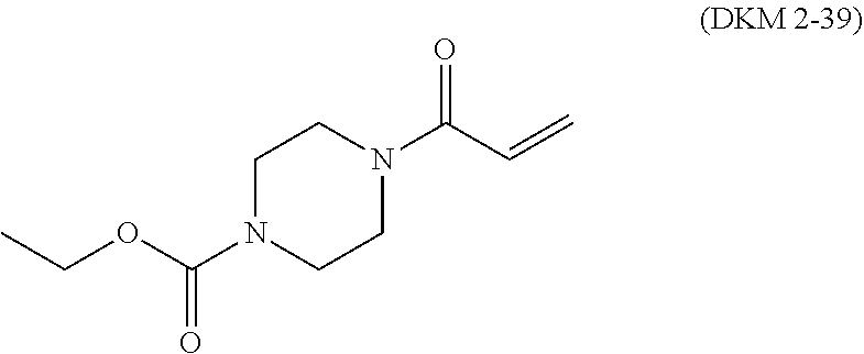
C1N(C(OCC)=O)CCN(C(C=C)=O)C1
